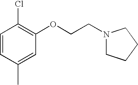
C1=CC(C)=CC(OCCN2CCCC2)=C1Cl
